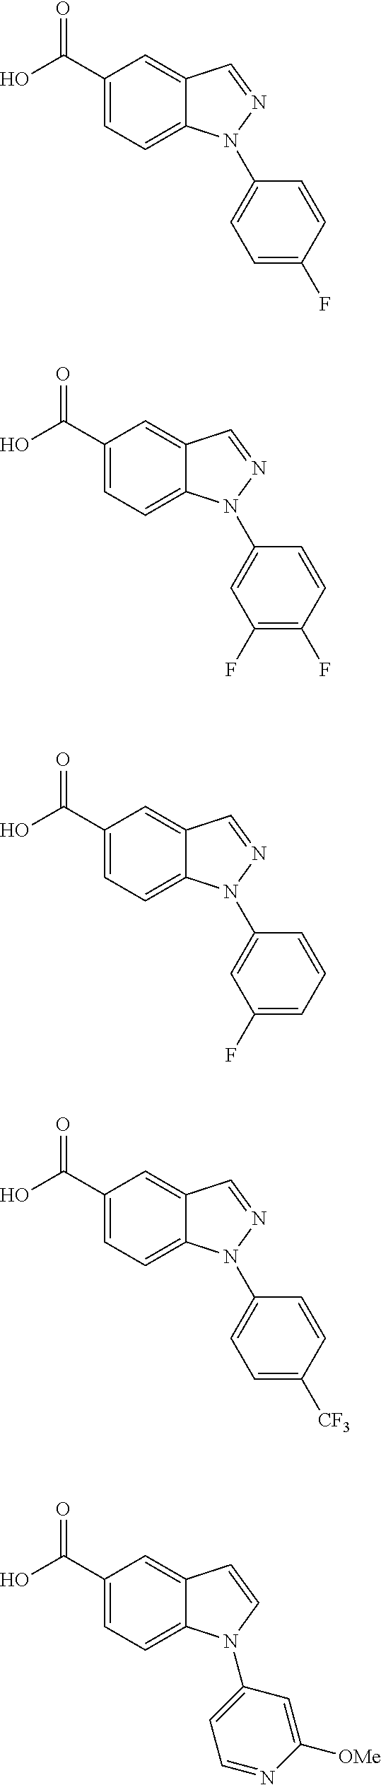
C1(C(O)=O)=CC=C2C(=C1)C=NN2C1=CC=C(F)C=C1.C1(C(O)=O)=CC=C2C(=C1)C=NN2C1=CC(F)=C(F)C=C1.C1(C(O)=O)=CC=C2C(=C1)C=NN2C1=CC(F)=CC=C1.C1(C(O)=O)=CC=C2C(=C1)C=NN2C1=CC=C([CF3])C=C1.C1(C(O)=O)=CC=C2C(=C1)C=CN2C1=CC=NC([OMe])=C1
